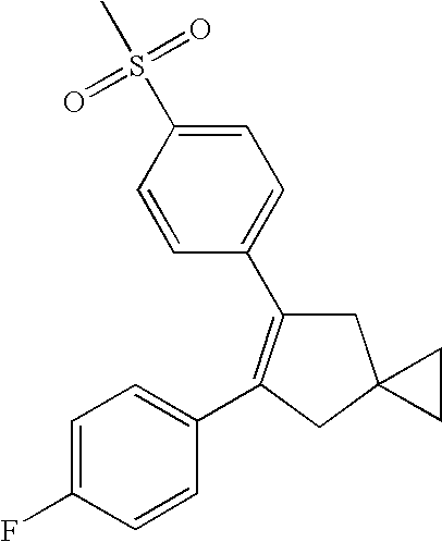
CS(C1=CC=C(C2=C(C3=CC=C(F)C=C3)CC3(C2)CC3)C=C1)(=O)=O
